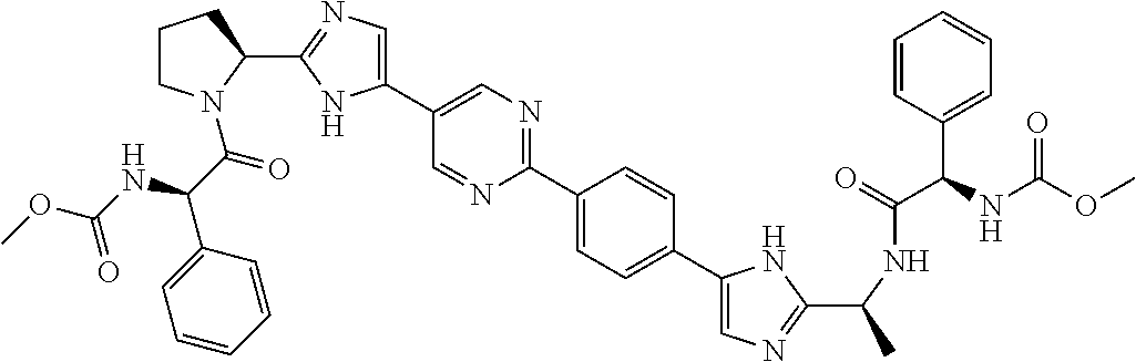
C1(C2=CN=C(C3=CC=C(C4=CN=C(C(C)NC(=O)C(C5=CC=CC=C5)NC(OC)=O)N4)C=C3)N=C2)=CN=C(C2N(C(C(C3=CC=CC=C3)NC(OC)=O)=O)CCC2)N1
